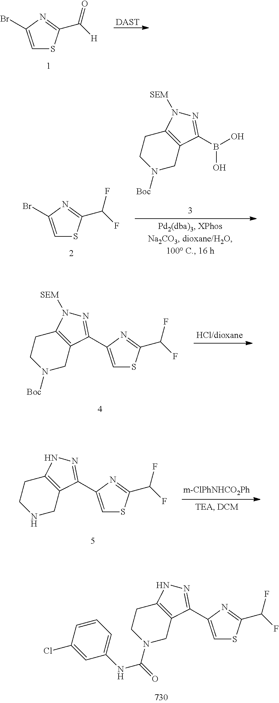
N1([Boc])CC2=C(CC1)N([SEM])N=C2C1=CSC(C(F)F)=N1.C1=C(Br)N=C(C([H])=O)S1.[DAST].C1=C(Br)N=C(C(F)F)S1.N1([Boc])CC2=C(CC1)N([SEM])N=C2B(O)O.N1CC2=C(CC1)NN=C2C1=CSC(C(F)F)=N1.N1(C(=O)NC2=CC=CC(Cl)=C2)CC2=C(CC1)NN=C2C1=CSC(C(F)F)=N1
